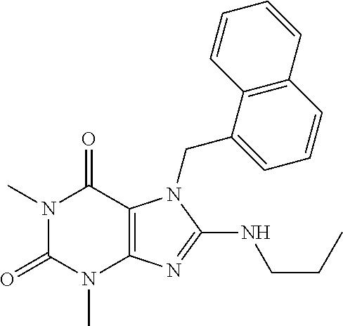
N1(C)C(=O)N(C)C2=C(C1=O)N(CC1=CC=CC3=C1C=CC=C3)C(NCCC)=N2
